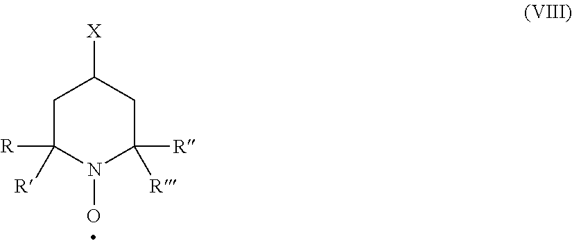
C1C([R])([R])N(O)C([R])([R])CC1[X]
